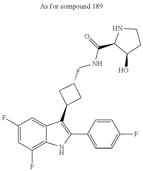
C1(F)=CC(F)=C2C(=C1)C(C1CC(CNC(C3C(O)CCN3)=O)C1)=C(C1=CC=C(F)C=C1)N2
